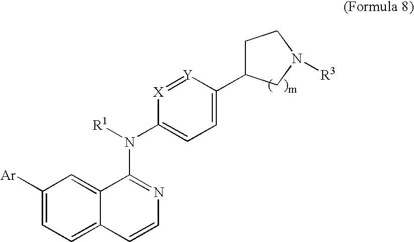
C1([Ar])=CC=C2C(=C1)C(N(C1=CC=C(C3CCN([R3])C3)[Y]=[X]1)[R1])=NC=C2
